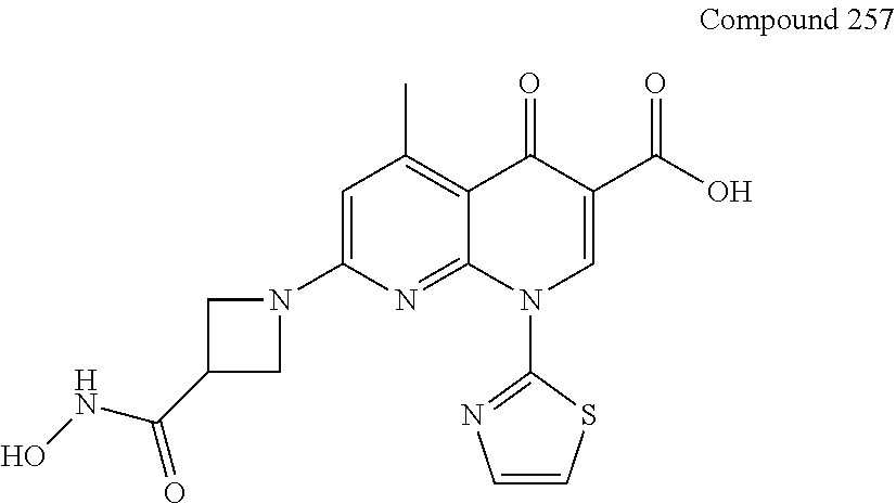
N1(C2=CC(C)=C3C(=N2)N(C2=NC=CS2)C=C(C(O)=O)C3=O)CC(C(NO)=O)C1
